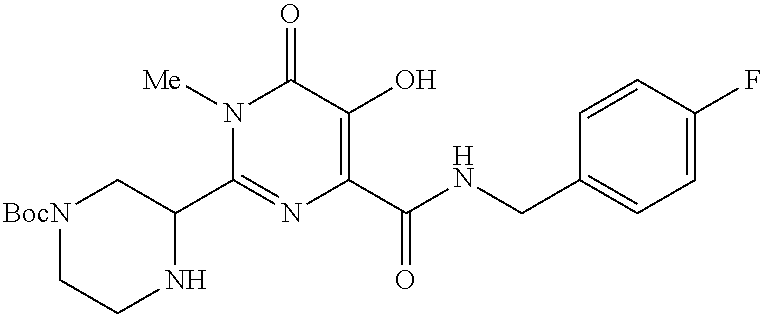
N1([Me])C(C2C[BocN]CCN2)=NC(C(NCC2=CC=C(F)C=C2)=O)=C(O)C1=O
